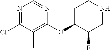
C1(Cl)=NC=NC(OC2C(F)CNCC2)=C1C
